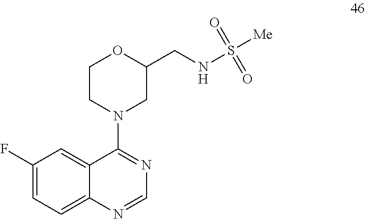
C1CN(C2=NC=NC3=CC=C(F)C=C23)CC(CNS([Me])(=O)=O)O1
